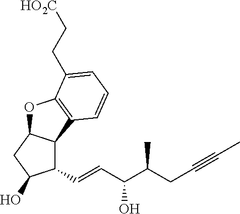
C1(C=CC(C(CC#CC)C)O)C2C(CC1O)OC1=C2C=CC=C1CC[HO2C]
